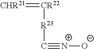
[R23](C#[N+][O-])[CR22]=[CHR21]
